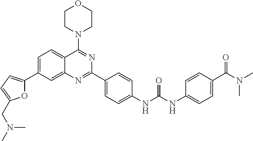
C1=C(C2=CC=C(CN(C)C)O2)C=C2C(=C1)C(N1CCOCC1)=NC(C1=CC=C(NC(NC3=CC=C(C(N(C)C)=O)C=C3)=O)C=C1)=N2
